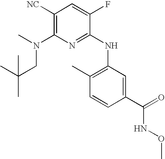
C1([NC])=C(N(CC(C)(C)C)C)N=C(NC2=C(C)C=CC(C(=O)NOC)=C2)C(F)=C1
